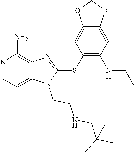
C12=CC=NC(N)=C1N=C(SC1=C(NCC)C=C3C(=C1)OCO3)N2CCNCC(C)(C)C
